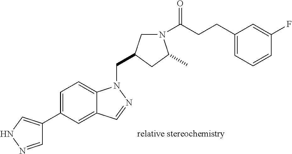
C1=NNC=C1C1=CC=C2C(=C1)C=NN2CC1CN(C(CCC2=CC=CC(F)=C2)=O)C(C)C1
